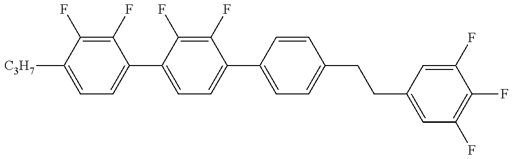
C1=C([C3H7])C(F)=C(F)C(C2=CC=C(C3=CC=C(CCC4=CC(F)=C(F)C(F)=C4)C=C3)C(F)=C2F)=C1
